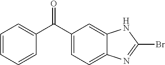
C1=CC=CC(C(C2=CC=C3C(=C2)NC(Br)=N3)=O)=C1
